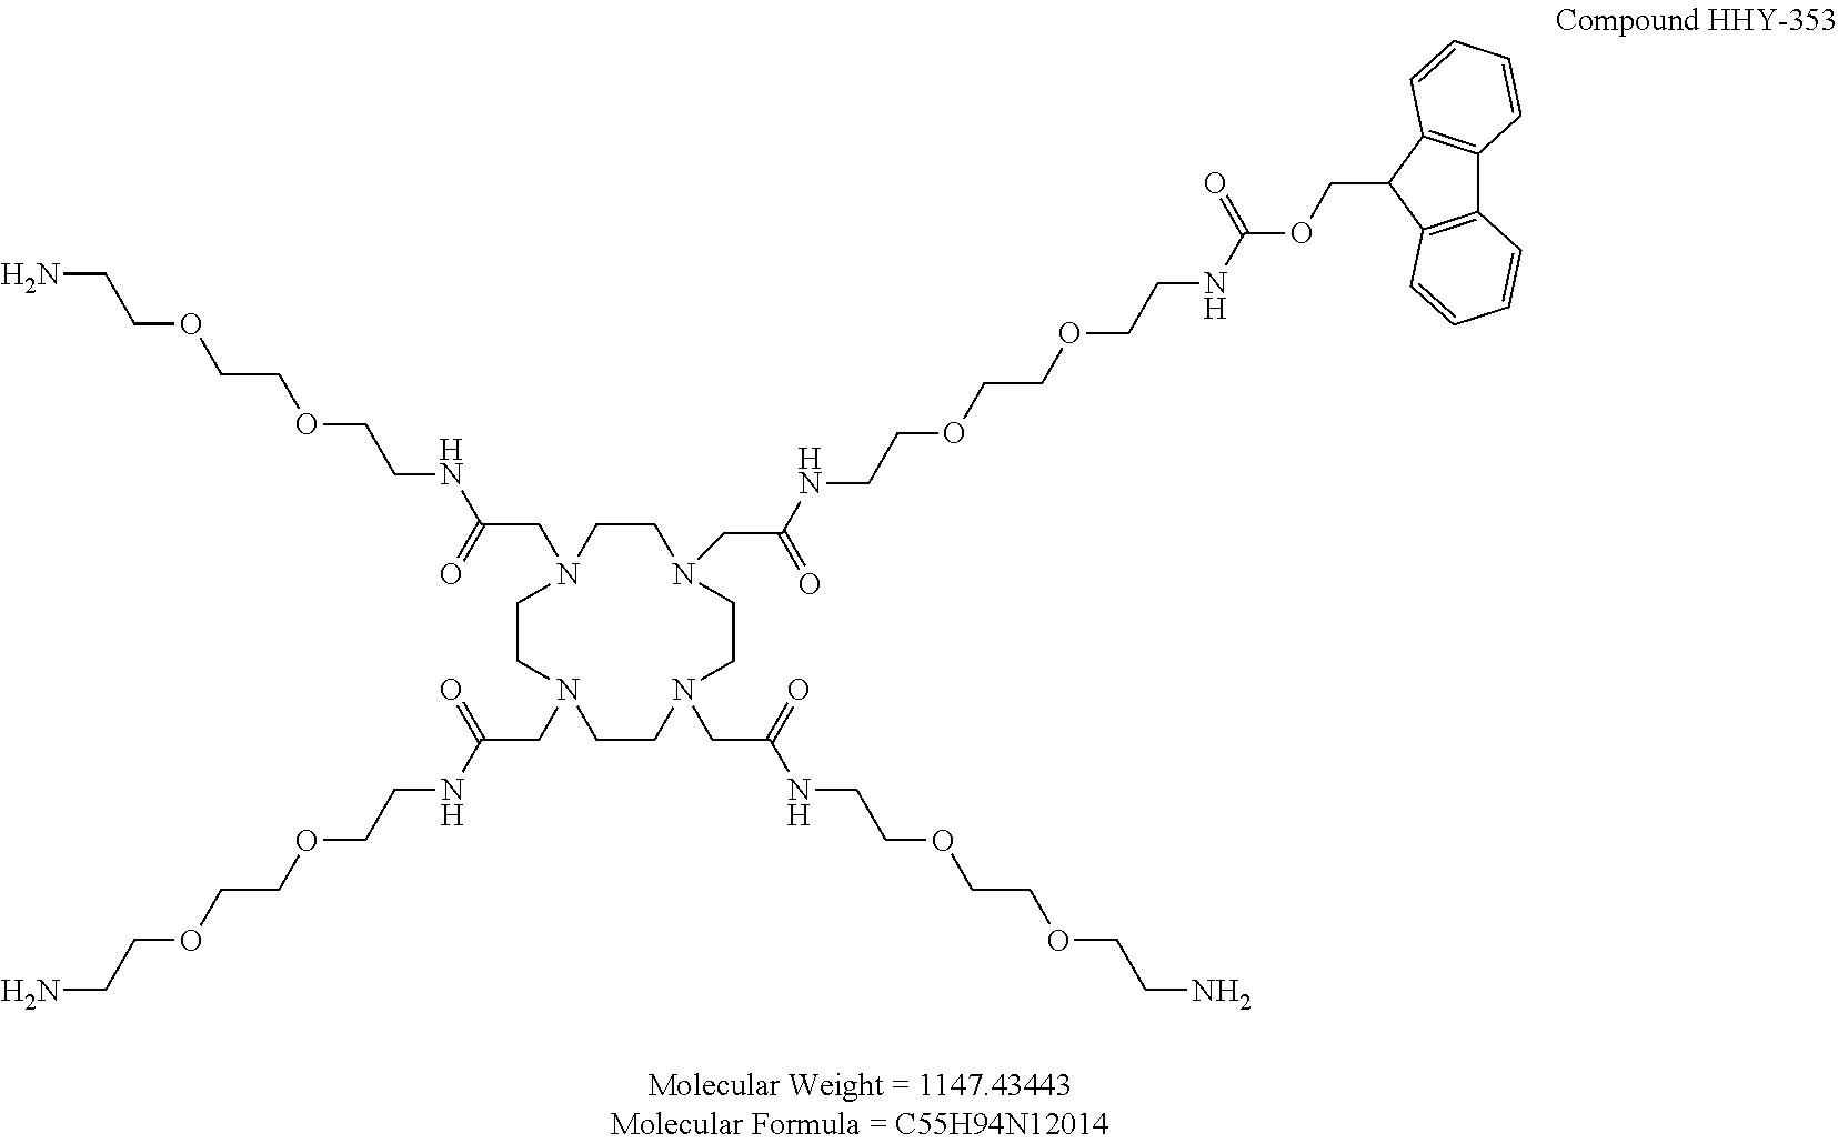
NCCOCCOCCNC(CN1CCN(CC(NCCOCCOCCNC(OCC2C3=C(C4=C2C=CC=C4)C=CC=C3)=O)=O)CCN(CC(NCCOCCOCCN)=O)CCN(CC(NCCOCCOCCN)=O)CC1)=O
